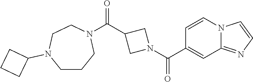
C(C1CN(C(=O)C2=CC3=NC=CN3C=C2)C1)(=O)N1CCN(C2CCC2)CCC1
